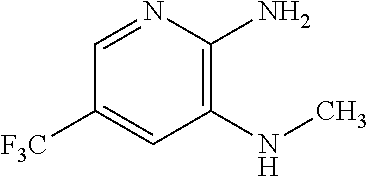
C1=NC(N)=C(NC)C=C1[F3C]
